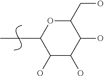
C1(O)C(O)C(O)C(CO)OC1CC
